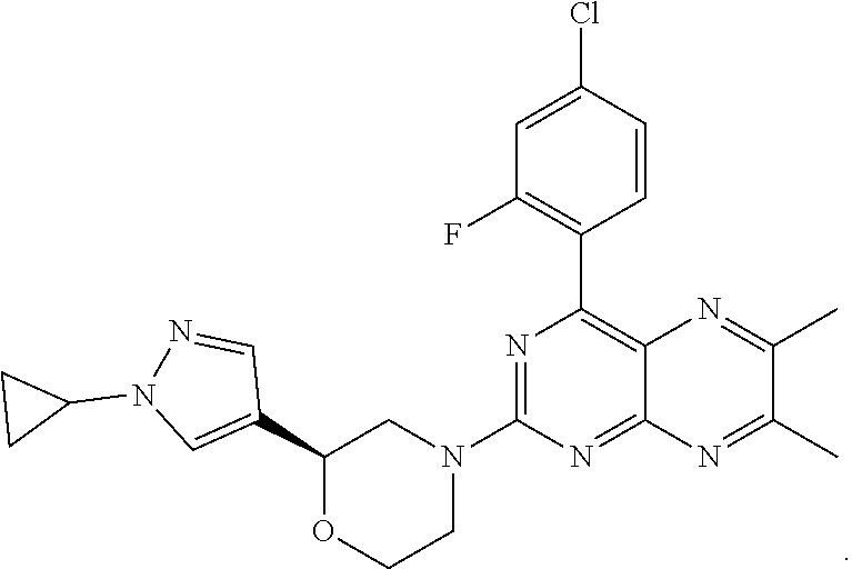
N1=C(N2CC(C3=CN(C4CC4)N=C3)OCC2)N=C2C(=C1C1=C(F)C=C(Cl)C=C1)N=C(C)C(C)=N2
